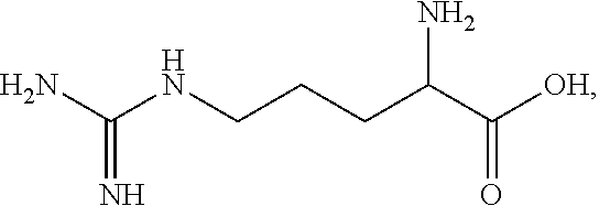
NC(NCCCC(C([OH])=O)N)=N
